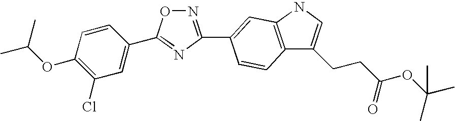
N1=C(C2=CC3=C(C(CCC(OC(C)(C)C)=O)=CN3)C=C2)N=C(C2=CC(Cl)=C(OC(C)C)C=C2)O1
